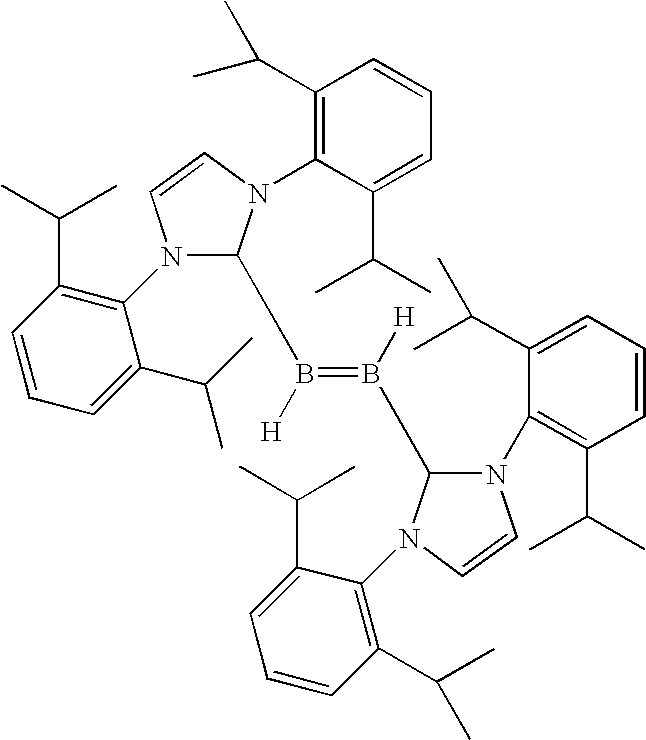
C1(C(C)C)=C(N2C(B([H])=B([H])C3N(C4=C(C(C)C)C=CC=C4C(C)C)C=CN3C3=C(C(C)C)C=CC=C3C(C)C)N(C3=C(C(C)C)C=CC=C3C(C)C)C=C2)C(C(C)C)=CC=C1
